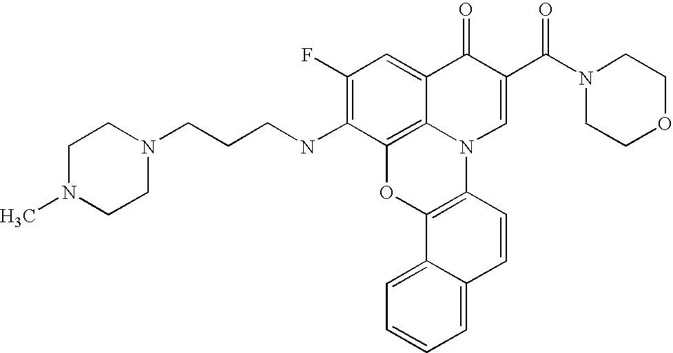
C12=C3C(=CC(F)=C1NCCCN1CCN(C)CC1)C(=O)C(C(=O)N1CCOCC1)=CN3C1=C(O2)C2=CC=CC=C2C=C1
